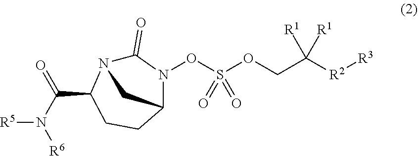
O(CC([R2][R3])([R1])[R1])S(ON1C(=O)N2C(C(=O)N([R5])[R6])CCC1C2)(=O)=O
